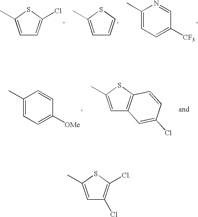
C1=C(C)SC(Cl)=C1.C1=C(C)SC=C1.C1(C)=CC=C([CF3])C=N1.C1(C)=CC=C([OMe])C=C1.C1=C(C)SC2=C1C=C(Cl)C=C2.C1=C(C)SC(Cl)=C1Cl
